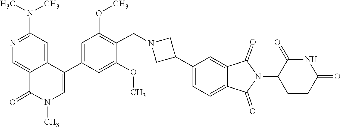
CN1C(=O)C2=CN=C(N(C)C)C=C2C(C2=CC(OC)=C(CN3CC(C4=CC=C5C(=O)N(C6CCC(=O)NC6=O)C(=O)C5=C4)C3)C(OC)=C2)=C1
